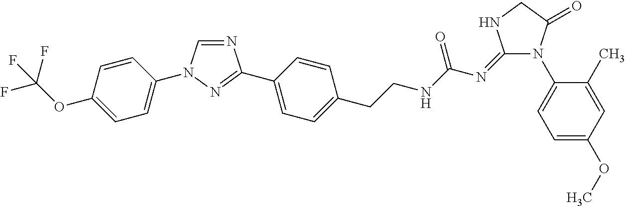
N1=CN(C2=CC=C(OC(F)(F)F)C=C2)N=C1C1=CC=C(CCNC(N=C2N(C3=CC=C(OC)C=C3C)C(=O)CN2)=O)C=C1
